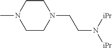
C1CN(CCN([iPr])[iPr])CCN1C
